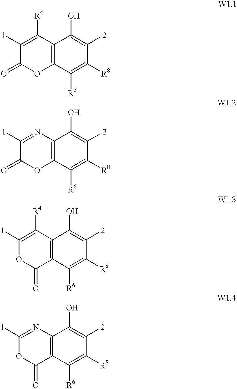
C1([1])=C([R4])C2=C(OC1=O)C([R6])=C([R8])C([2])=C2O.C1([1])=NC2=C(OC1=O)C([R6])=C([R8])C([2])=C2O.C1([1])=C([R4])C2=C(C(=O)O1)C([R6])=C([R8])C([2])=C2O.C1([1])=NC2=C(C(=O)O1)C([R6])=C([R8])C([2])=C2O
